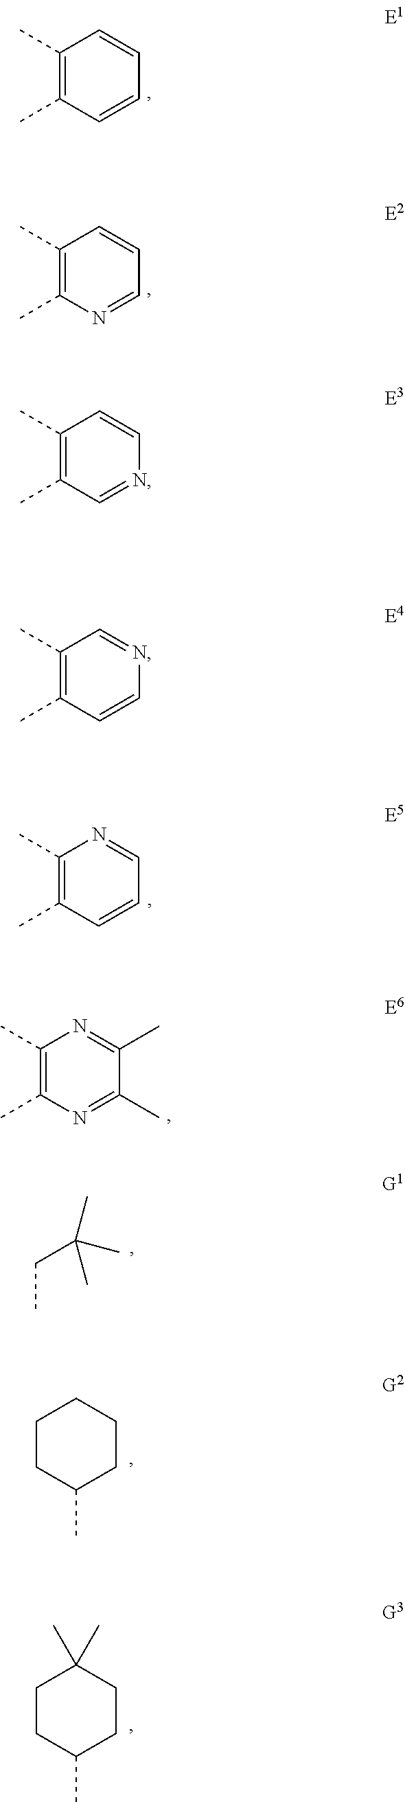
C1(C)=C(C)C=CC=C1.C1(C)=C(C)N=CC=C1.C1(C)=C(C)C=CC=N1.C1(C)=C(C)N=C(C)C(C)=N1.C(C(C)(C)C)C.C1CC(C)CCC1.C1CC(C)CCC1(C)C.C1(C)=C(C)C=NC=C1.C1(C)=C(C)C=CN=C1
